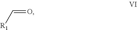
C([R1])=O
